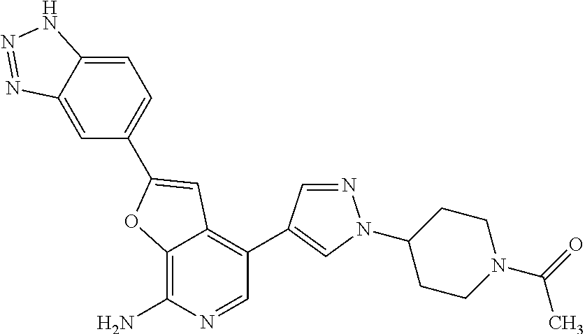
C12=C(N)N=CC(C3=CN(C4CCN(C(=O)C)CC4)N=C3)=C1C=C(C1=CC=C3C(=C1)N=NN3)O2
